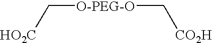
[HO2C]C[O-PEG-O]C[CO2H]
